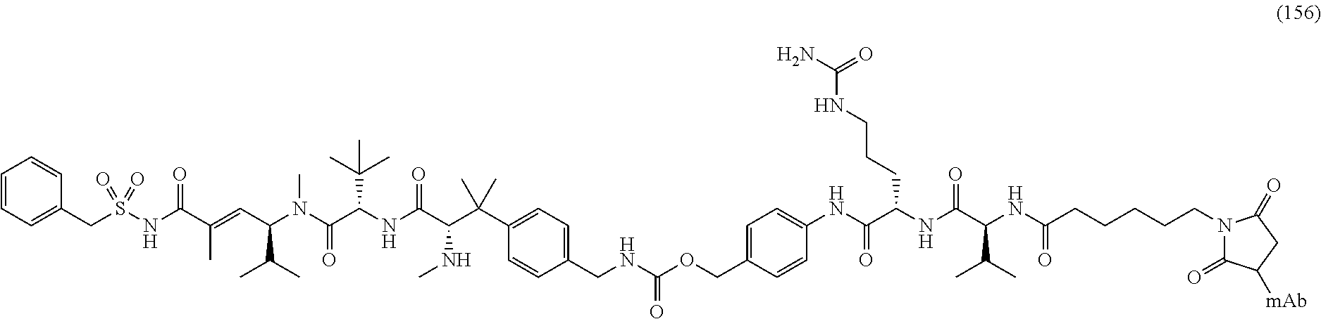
N1(CCCCCC(NC(C(NC(C(NC2=CC=C(COC(NCC3=CC=C(C(C(C(NC(C(N(C(C=C(C(=O)NS(CC4=CC=CC=C4)(=O)=O)C)C(C)C)C)=O)C(C)(C)C)=O)NC)(C)C)C=C3)=O)C=C2)=O)CCCNC(N)=O)=O)C(C)C)=O)C(=O)C([mAb])CC1=O
